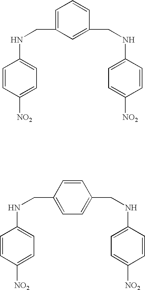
C1=CC([NO2])=CC=C1NCC1=CC=CC(CNC2=CC=C([NO2])C=C2)=C1.C1=CC([NO2])=CC=C1NCC1=CC=C(CNC2=CC=C([NO2])C=C2)C=C1
